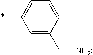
C1=C(C[NH2])C=CC=C1*
